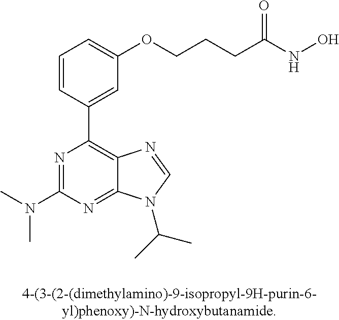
CN(C1=NC(C2=CC(OCCCC(NO)=O)=CC=C2)=C2C(=N1)N(C(C)C)C=N2)C
